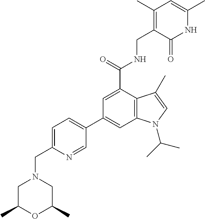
C1=C(C(NCC2=C(C)C=C(C)NC2=O)=O)C2=C(C=C1C1=CC=C(CN3CC(C)OC(C)C3)N=C1)N(C(C)C)C=C2C
